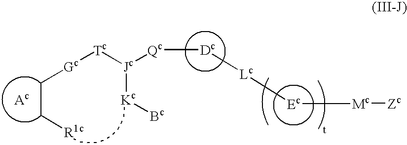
[Gc]([Tc][Jc]([Qc][Dc][Lc][Ec][Mc][Zc])[Kc][Bc])CC[R1c].[Ac]
